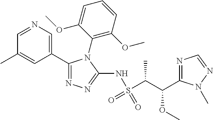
C1(C2=CN=CC(C)=C2)=NN=C(NS(=O)(C(C)C(OC)C2=NC=NN2C)=O)N1C1=C(OC)C=CC=C1OC
